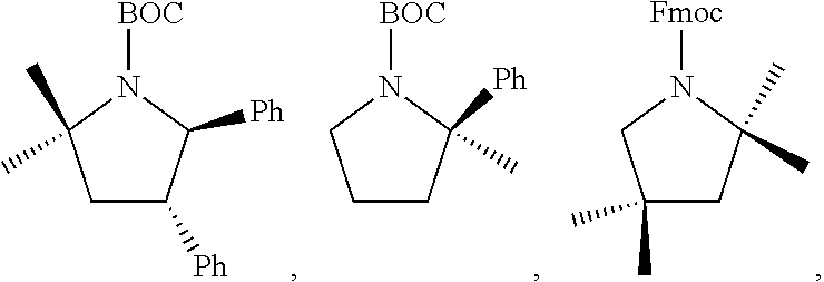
C1C([Ph])C([Ph])N([BOC])C1(C)C.C1CC(C)([Ph])N([BOC])C1.C1(C)(C)CC(C)(C)N([Fmoc])C1
